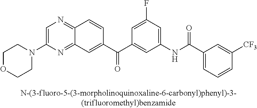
C1=C(N2CCOCC2)N=C2C(=N1)C=CC(C(C1=CC(NC(=O)C3=CC=CC([CF3])=C3)=CC(F)=C1)=O)=C2
